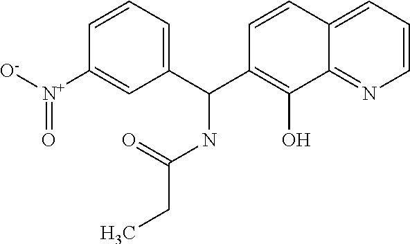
C1=CC2=CC=CN=C2C(O)=C1C(C1=CC=CC([N+]([O-])=O)=C1)NC(=O)CC
